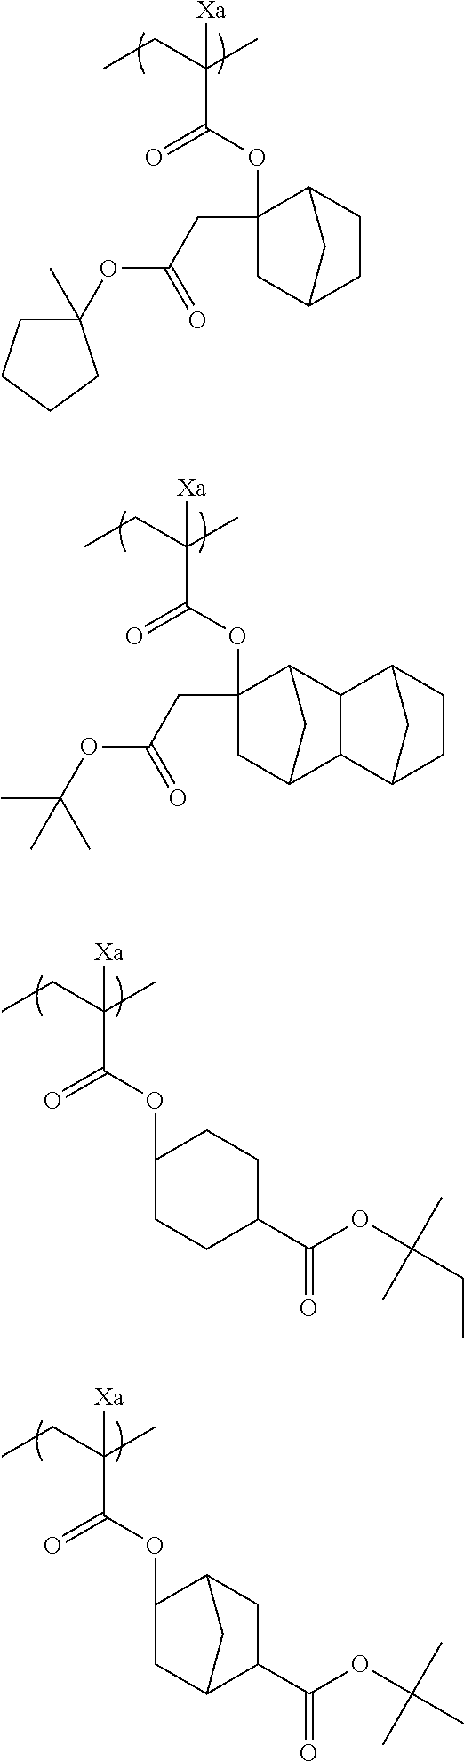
CCC(C(=O)OC1(CC(=O)OC2(C)CCCC2)CC2CCC1C2)(C)[Xa].CCC(C(=O)OC1CCC(C(=O)OC(C)(C)CC)CC1)(C)[Xa].CCC(C(=O)OC1CC2C(C(=O)OC(C)(C)C)CC1C2)(C)[Xa].CCC(C(=O)OC1(CC(=O)OC(C)(C)C)CC2CC1C1C2C2CCC1C2)(C)[Xa]
